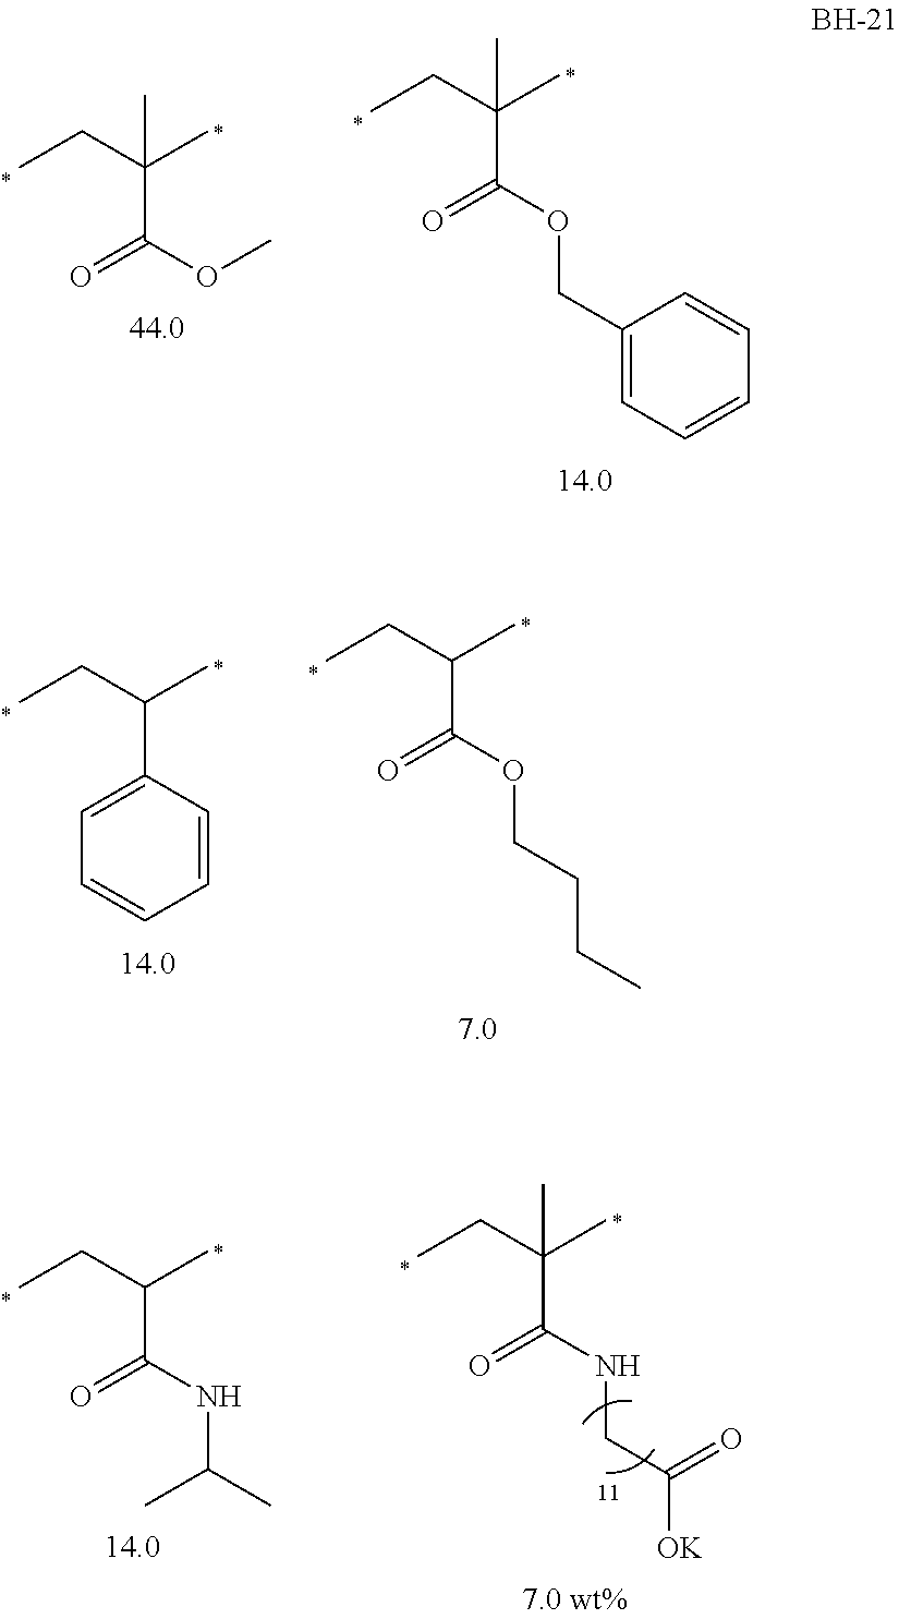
CCC(C)(C)C(OC)=O.CCC(C)(C)C(OCC1=CC=CC=C1)=O.CCC(C)C1=CC=CC=C1.CCC(C)C(OCCCC)=O.CCC(C)(C)C(NCC([OK])=O)=O.CCC(C)C(NC(C)C)=O
